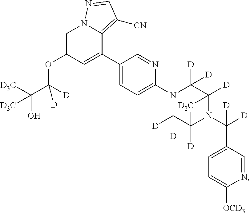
C1=C(OC(C(O)([D3C])[D3C])([D])[D])C=C(C2=CC=C(N3C([D])([D])C4([D])N(C(C5=CC=C([OCD3])N=C5)([D])[D])C([D])(C3([D])[D])[D2C]4)N=C2)C2=C([CN])C=NN12
